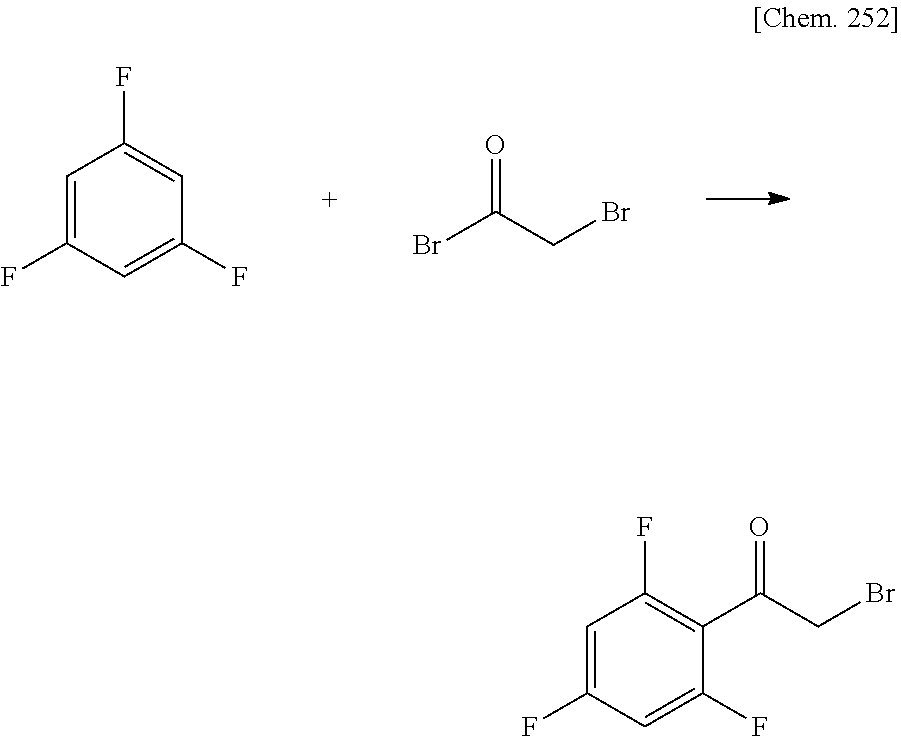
C1=C(F)C=C(F)C=C1F.BrC(CBr)=O.C1=C(F)C=C(F)C(C(CBr)=O)=C1F
